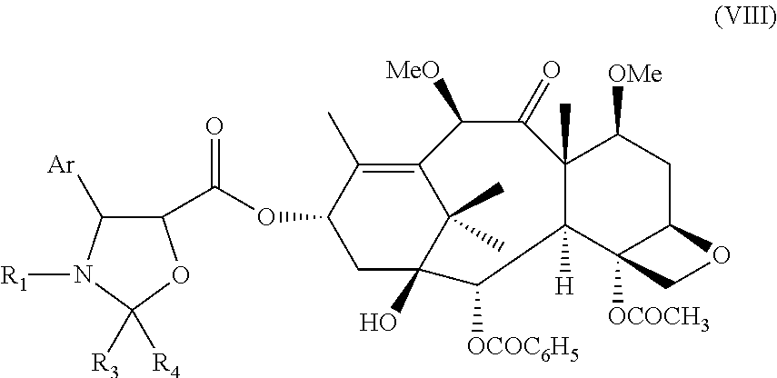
C12=C(C)C(OC(C3C([Ar])N([R1])C([R3])([R4])O3)=O)CC(O)(C1(C)C)C([OCOC6H5])C1([H])C(C)(C(=O)C2[MeO])C([OMe])CC2C1([OCOCH3])CO2
